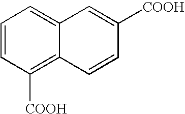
C1=CC([COOH])=C2C(=C1)C=C([COOH])C=C2
